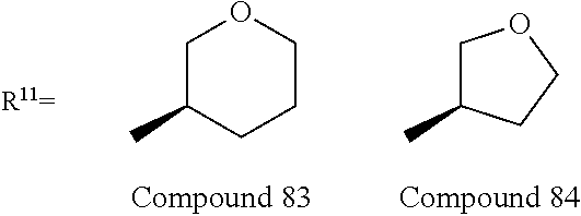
C1C(C)CCCO1.C1C(C)CCO1
